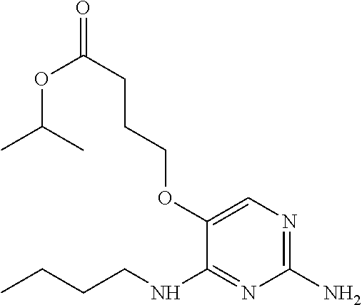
C(CCCOC1=CN=C(N)N=C1NCCCC)(OC(C)C)=O
